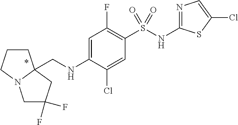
C1CCN2C1(CNC1=CC(F)=C(S(NC3=NC=C(Cl)S3)(=O)=O)C=C1Cl)CC(F)(F)C2
